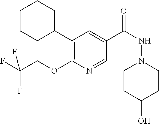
C1CCC(C2=C(OCC(F)(F)F)N=CC(C(=O)NN3CCC(O)CC3)=C2)CC1
